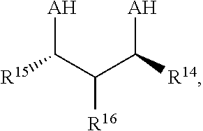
[AH]C(C(C([AH])[R14])[R16])[R15]
